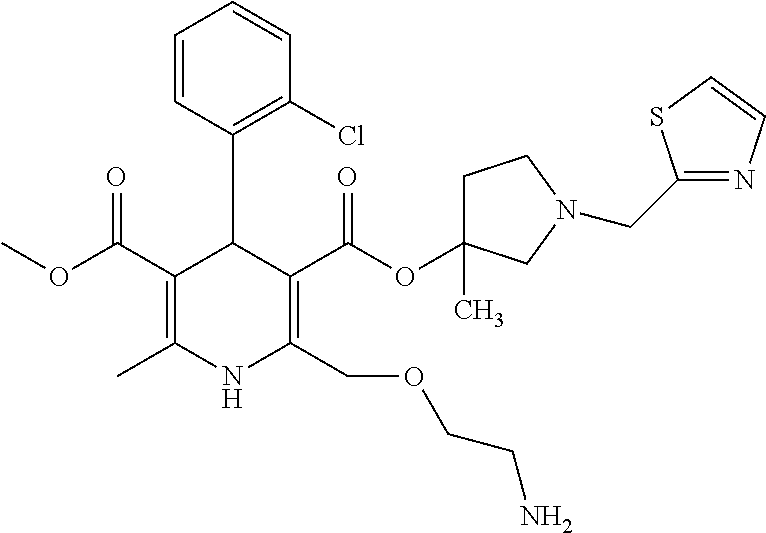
C1(C(OC)=O)=C(C)NC(COCCN)=C(C(OC2(C)CCN(CC3=NC=CS3)C2)=O)C1C1=C(Cl)C=CC=C1
